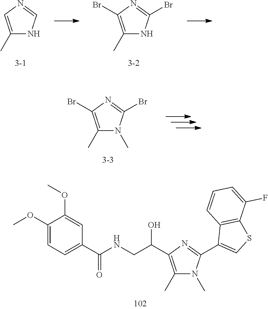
C1(C(NCC(O)C2=C(C)N(C)C(C3=CSC4=C3C=CC=C4F)=N2)=O)=CC=C(OC)C(OC)=C1.C1(C)=CN=CN1.C1(C)=C(Br)N=C(Br)N1.C1(C)=C(Br)N=C(Br)N1C
